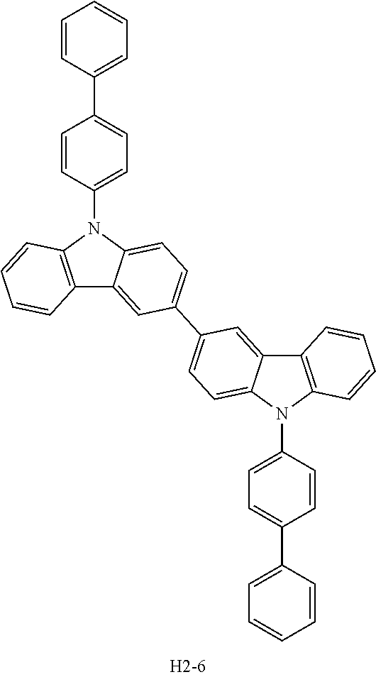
C1=CC(N2C3=C(C4=CC(C5=CC=C6N(C7=CC=C(C8=CC=CC=C8)C=C7)C7=C(C6=C5)C=CC=C7)=CC=C24)C=CC=C3)=CC=C1C1=CC=CC=C1
